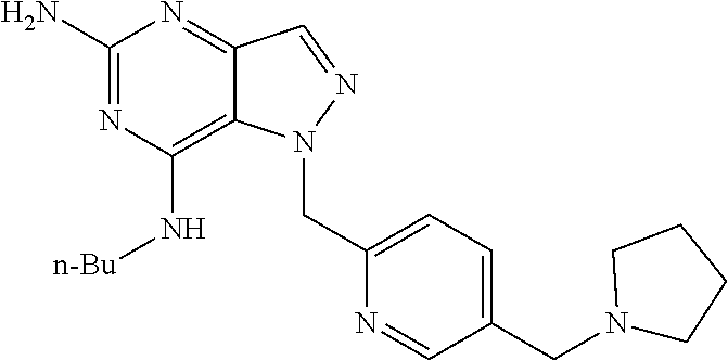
C1(N)=NC(N[n-Bu])=C2C(=N1)C=NN2CC1=CC=C(CN2CCCC2)C=N1
